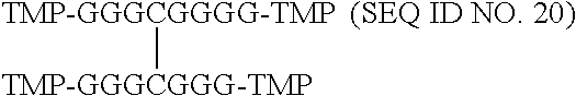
[TMP-GGGCGGGG-TMP][TMP-GGGCGGG-TMP].[(SEQ ID NO. 20)]
